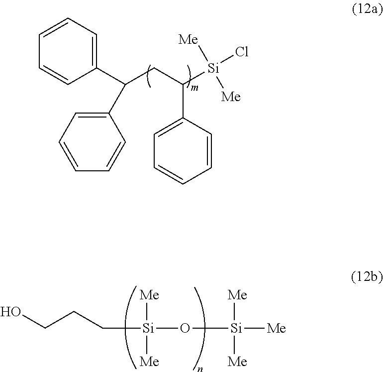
C1(C(CC([Si](Cl)([Me])[Me])C2=CC=CC=C2)C2=CC=CC=C2)=CC=CC=C1.OCCC[Si](O[Si]([Me])([Me])[Me])([Me])[Me]
